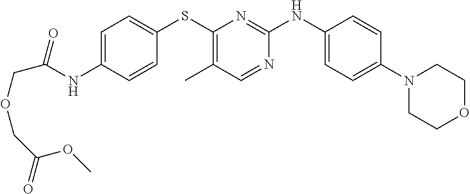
C1=C(NC(=O)COCC(=O)OC)C=CC(SC2=C(C)C=NC(NC3=CC=C(N4CCOCC4)C=C3)=N2)=C1
